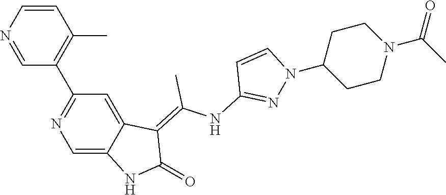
C1=CN=CC(C2=NC=C3C(=C2)C(=C(NC2=NN(C4CCN(C(C)=O)CC4)C=C2)C)C(=O)N3)=C1C
